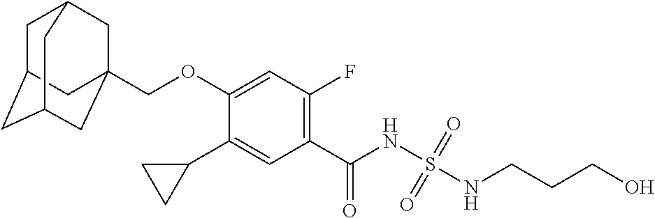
C1(C2CC2)=CC(C(NS(NCCCO)(=O)=O)=O)=C(F)C=C1OCC12CC3CC(CC(C1)C3)C2
